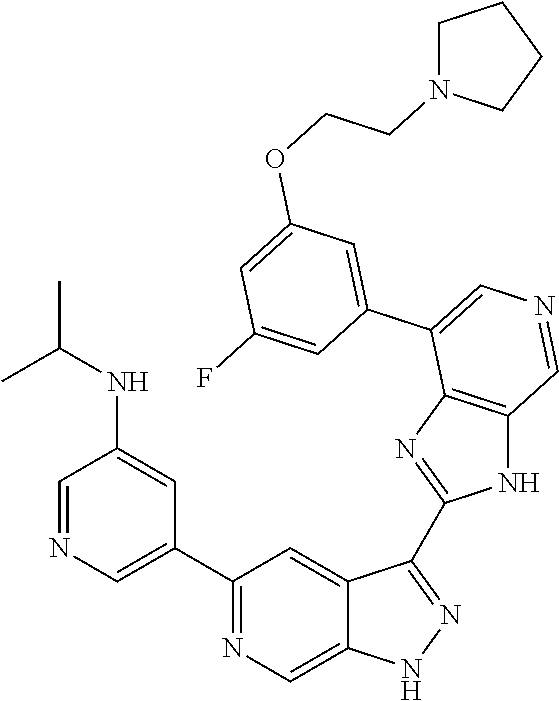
C1(C2=CN=CC(NC(C)C)=C2)=NC=C2C(=C1)C(C1=NC3=C(N1)C=NC=C3C1=CC(OCCN3CCCC3)=CC(F)=C1)=NN2
